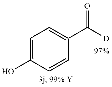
C1=C(O)C=CC(C([D])=O)=C1
